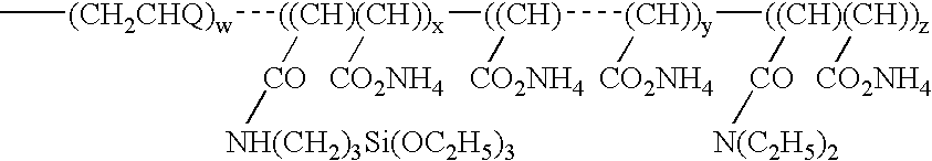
C[(CH2CHQ)w][((CH)(CH))x]([((CH)]([(CH))y]([((CH)(CH))z]([CO][N(C2H5)2])[CO2NH4])[CO2NH4])[CO2NH4])([CO][NH(CH2)3Si(OC2H5)3])[CO2NH4]
